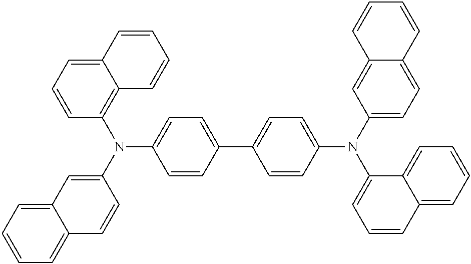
C1=CC=C2C(=C1)C=C(N(C1=C3C(=CC=C1)C=CC=C3)C1=CC=C(C3=CC=C(N(C4=CC=C5C(=C4)C=CC=C5)C4=CC=CC5=CC=CC=C45)C=C3)C=C1)C=C2
